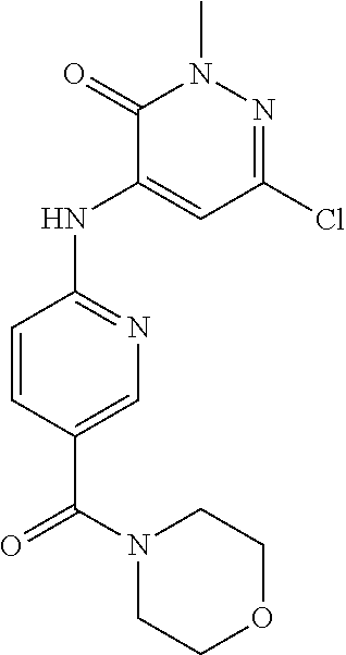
C1=C(C(N2CCOCC2)=O)C=CC(NC2=CC(Cl)=NN(C)C2=O)=N1
